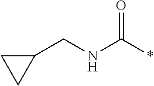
C1(CNC(*)=O)CC1
